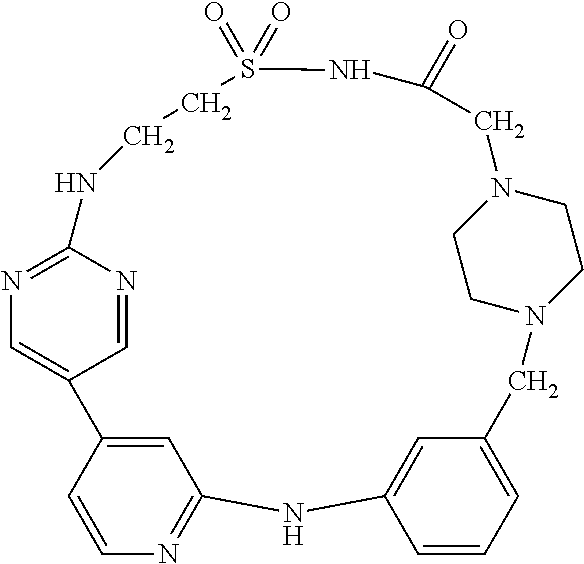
C1=CC2=CC(=N1)NC1=CC(=CC=C1)CN1CCN(CC1)CC(=O)NS(=O)(=O)CCNC1=NC=C2C=N1
